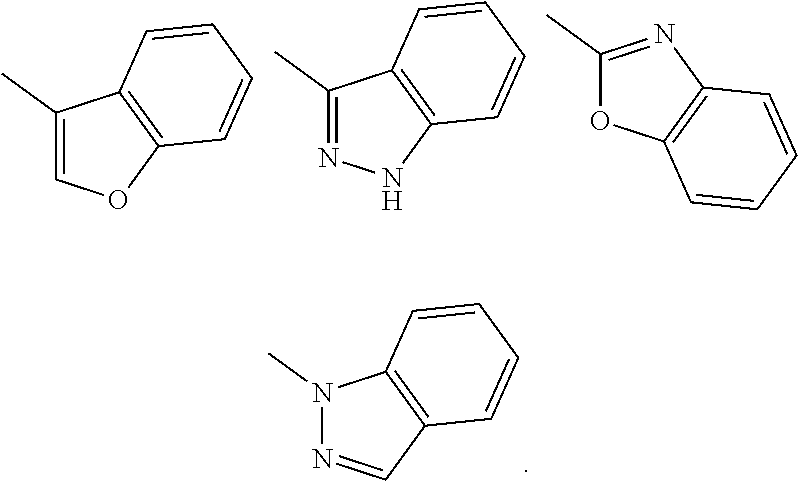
C1(C)=COC2=C1C=CC=C2.C1(C)=NNC2=C1C=CC=C2.C1(C)=NC2=C(O1)C=CC=C2.N1(C)N=CC2=C1C=CC=C2
